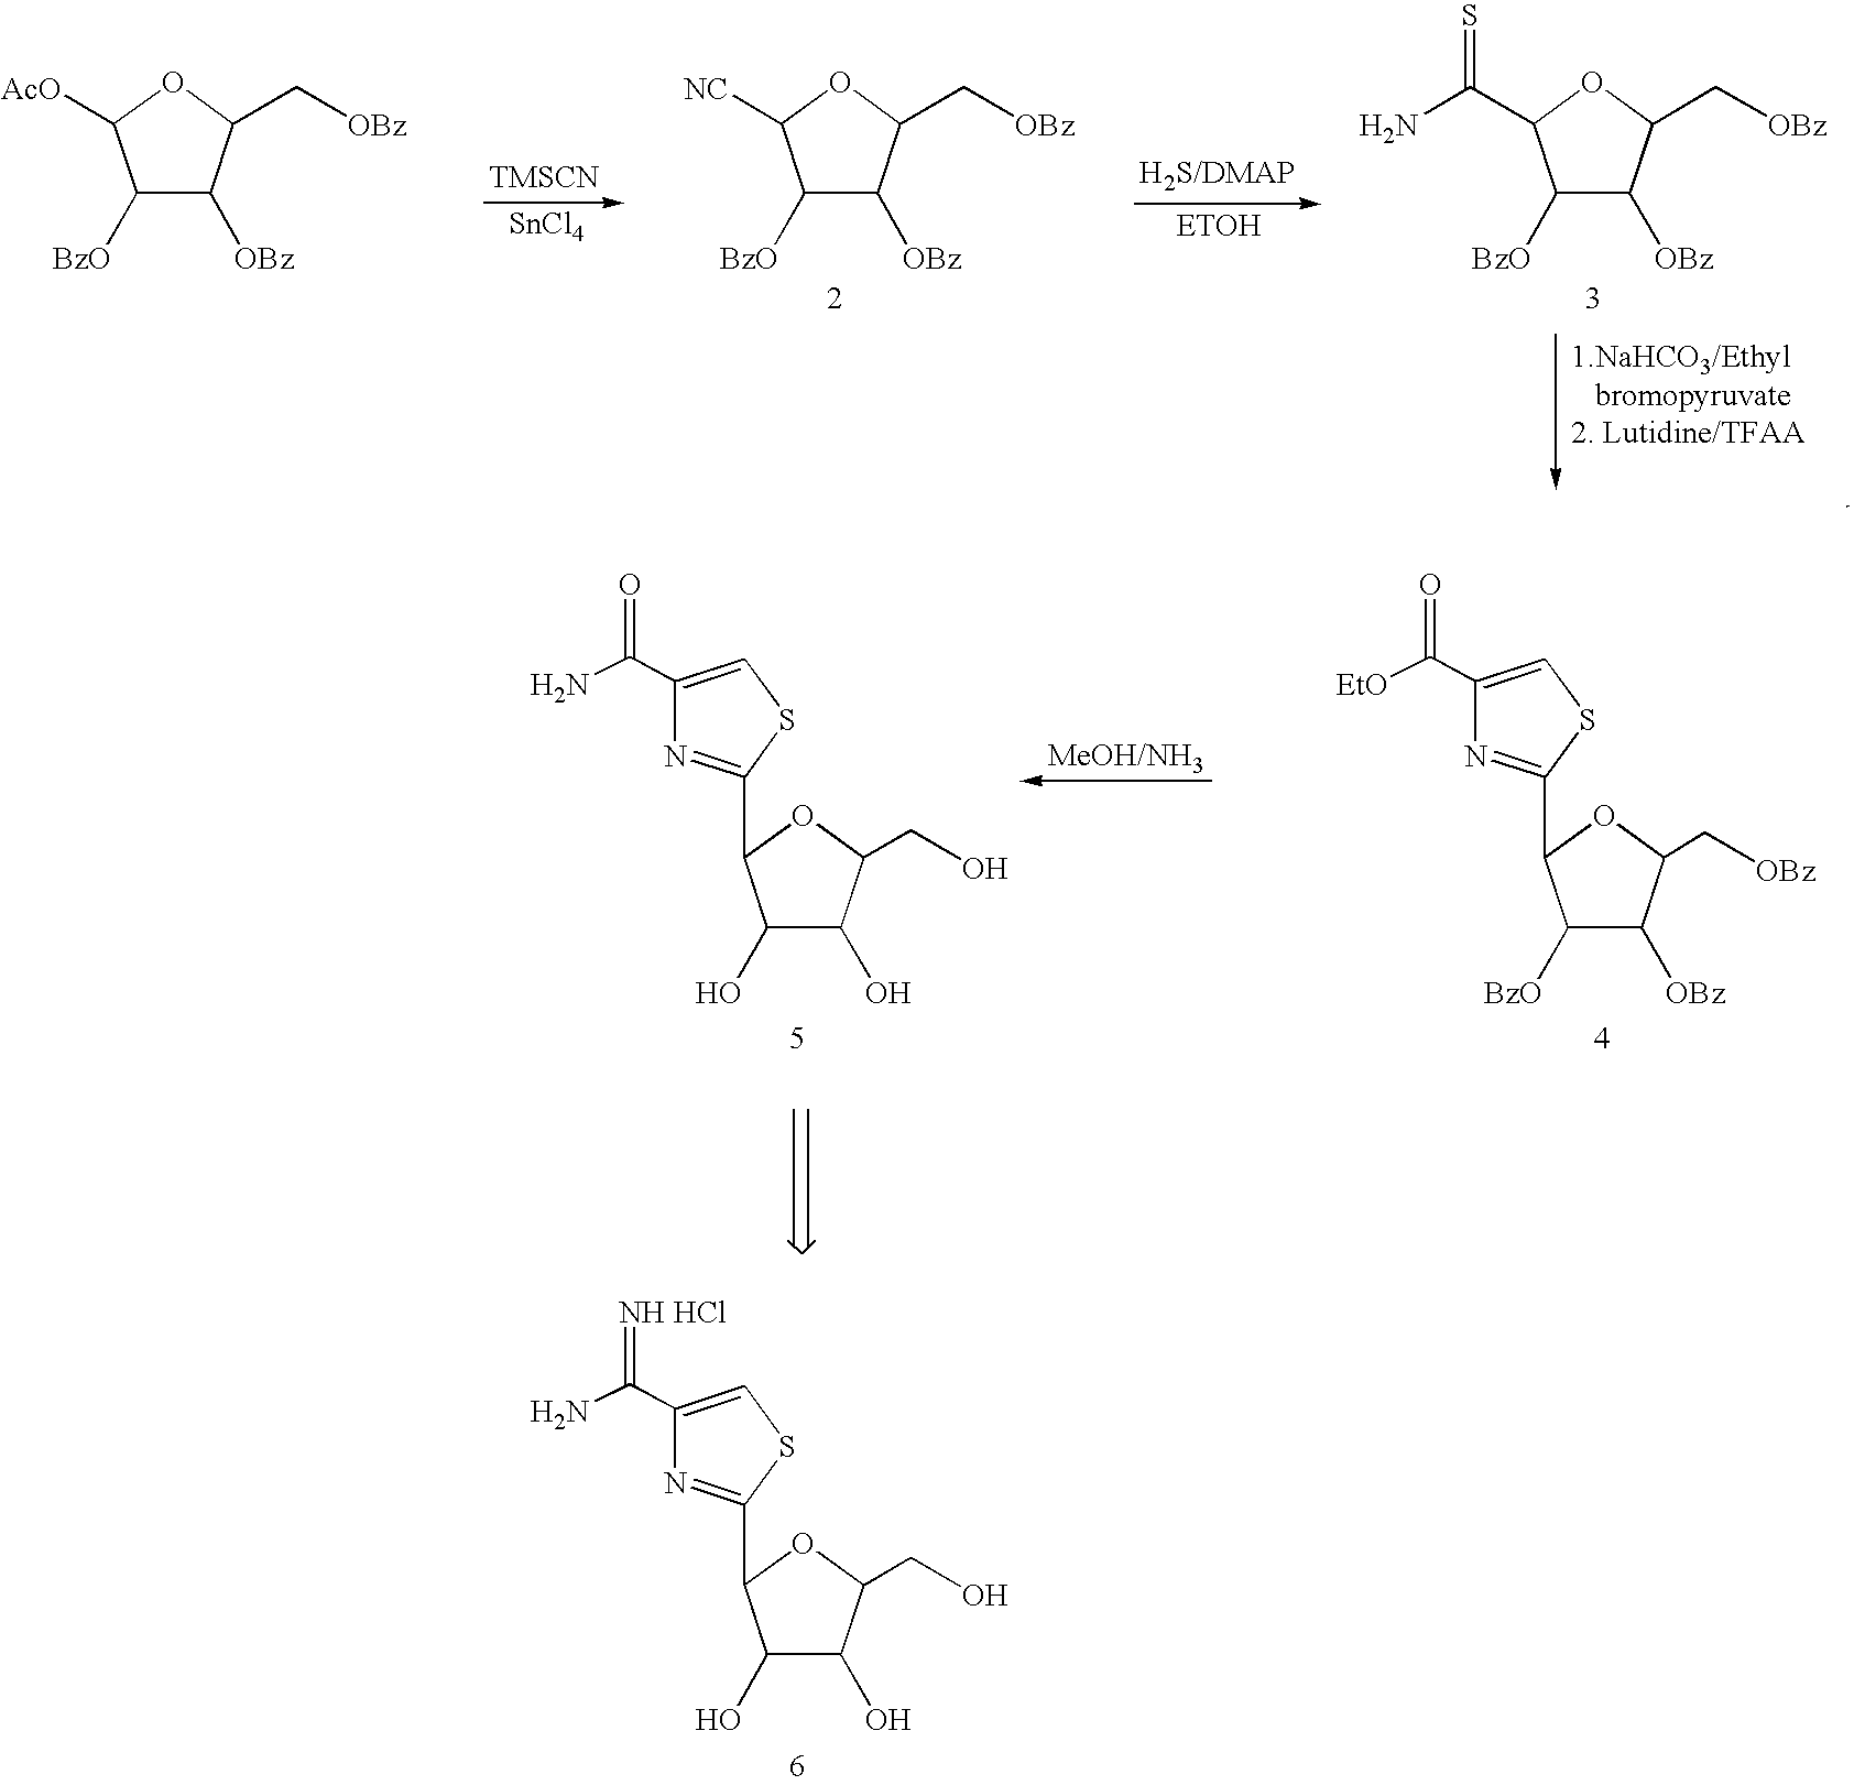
C1([BzO])C([OBz])C(C[OBz])OC1[AcO].[TMSCN].[SnCl4].C1([BzO])C([OBz])C(C[OBz])OC1[NC].C1([BzO])C([OBz])C(C[OBz])OC1C(N)=S.C1(C([EtO])=O)=CSC(C2C([BzO])C([OBz])C(C[OBz])O2)=N1.C1(C(N)=O)=CSC(C2C(O)C(O)C(CO)O2)=N1.C1(C(N)=[NH HCl])=CSC(C2C(O)C(O)C(CO)O2)=N1
